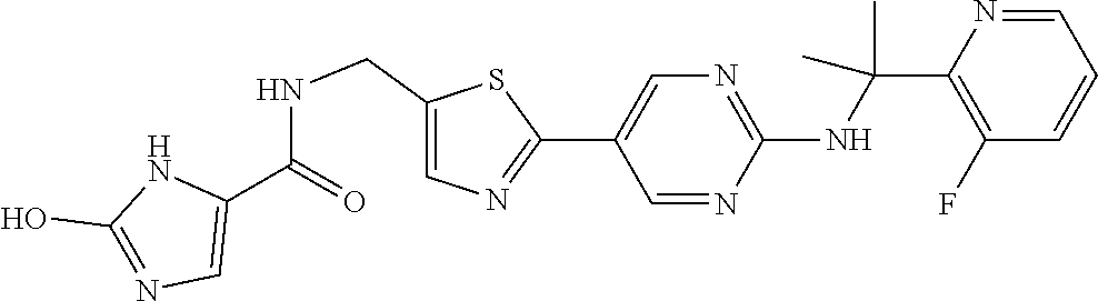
C1(C2=CN=C(NC(C)(C)C3=C(F)C=CC=N3)N=C2)=NC=C(CNC(C2=CN=C(O)N2)=O)S1
